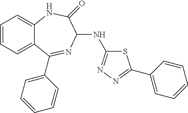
C1=CC=C2C(=C1)NC(=O)C(NC1=NN=C(C3=CC=CC=C3)S1)N=C2C1=CC=CC=C1
